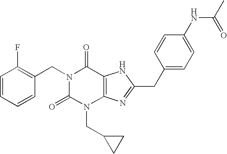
C1=CC=CC(CN2C(=O)N(CC3CC3)C3=C(C2=O)NC(CC2=CC=C(NC(=O)C)C=C2)=N3)=C1F
